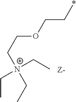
C(C[N+](CC)(CC)CC)OCC*
